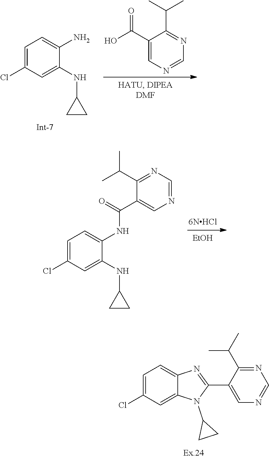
C1=C(C(O)=O)C(C(C)C)=NC=N1.C1=C(Cl)C=C(NC2CC2)C(N)=C1.[EtOH].[6NHCl].C1=C(Cl)C=C(NC2CC2)C(NC(C2=CN=CN=C2C(C)C)=O)=C1.C1=C(Cl)C=C2C(=C1)N=C(C1=CN=CN=C1C(C)C)N2C1CC1
